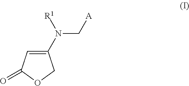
C1(N([R1])C[A])=CC(=O)OC1
